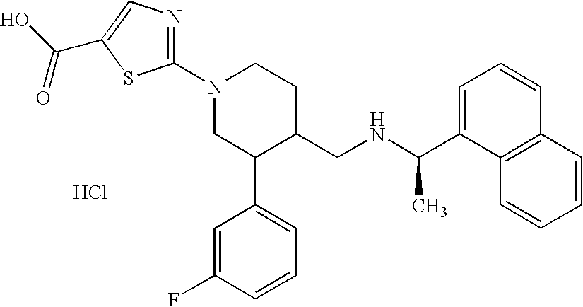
Cl.C1(N2CC(C3=CC=CC(F)=C3)C(CNC(C3=CC=CC4=C3C=CC=C4)C)CC2)=NC=C(C(O)=O)S1
